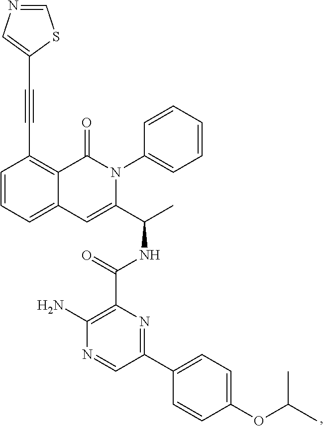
C1=CC=C2C(=C1C#CC1=CN=CS1)C(=O)N(C1=CC=CC=C1)C(C(C)NC(C1=C(N)N=CC(C3=CC=C(OC(C)C)C=C3)=N1)=O)=C2
